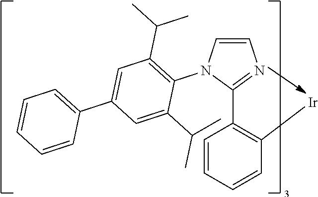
C1=CN(C2=C(C(C)C)C=C(C3=CC=CC=C3)C=C2C(C)C)C(C2=C([Ir])C=CC=C2)=N1
